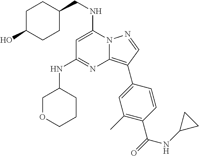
N12C(=C(C3=CC(C)=C(C(=O)NC4CC4)C=C3)C=N1)N=C(NC1COCCC1)C=C2NCC1CCC(O)CC1
